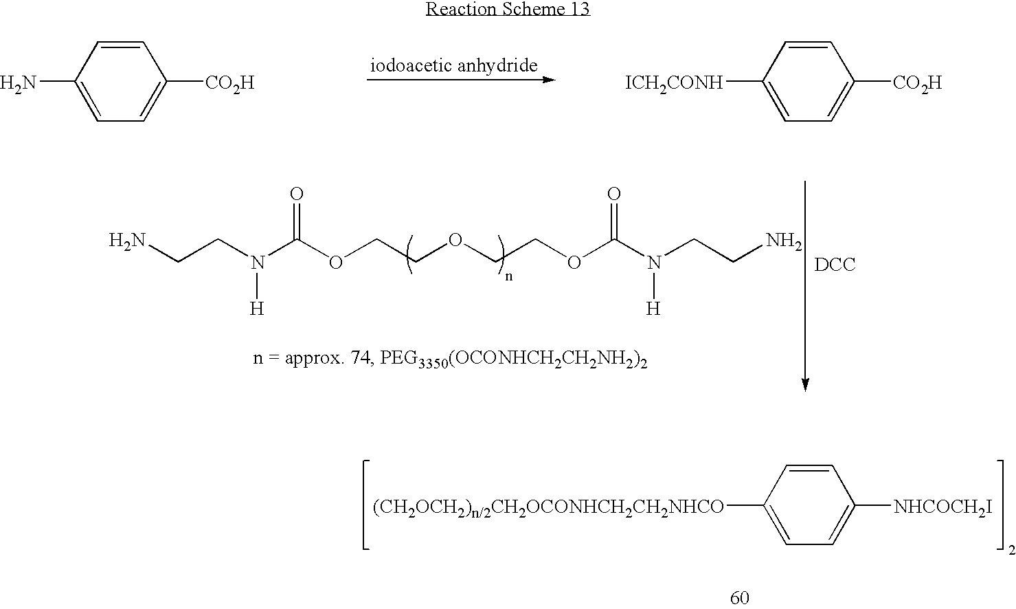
NCCN(C(OCCOCCOC(N(CCN)[H])=O)=O)[H].C1=CC(N)=CC=C1[CO2H].C1=CC([ICH2CONH])=CC=C1[CO2H].[DCC].C1=CC([(CH2OCH2)n/2CH2OCONHCH2CH2NHCO])=CC=C1[NHCOCH2I]
